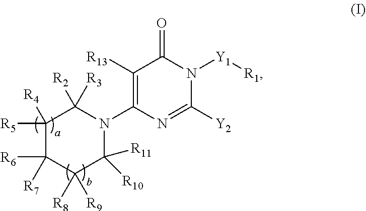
C1([R5])([R4])C([R7])([R6])C([R8])([R9])C([R10])([R11])N(C2=C([R13])C(=O)N([Y1][R1])C([Y2])=N2)C1([R2])[R3]
